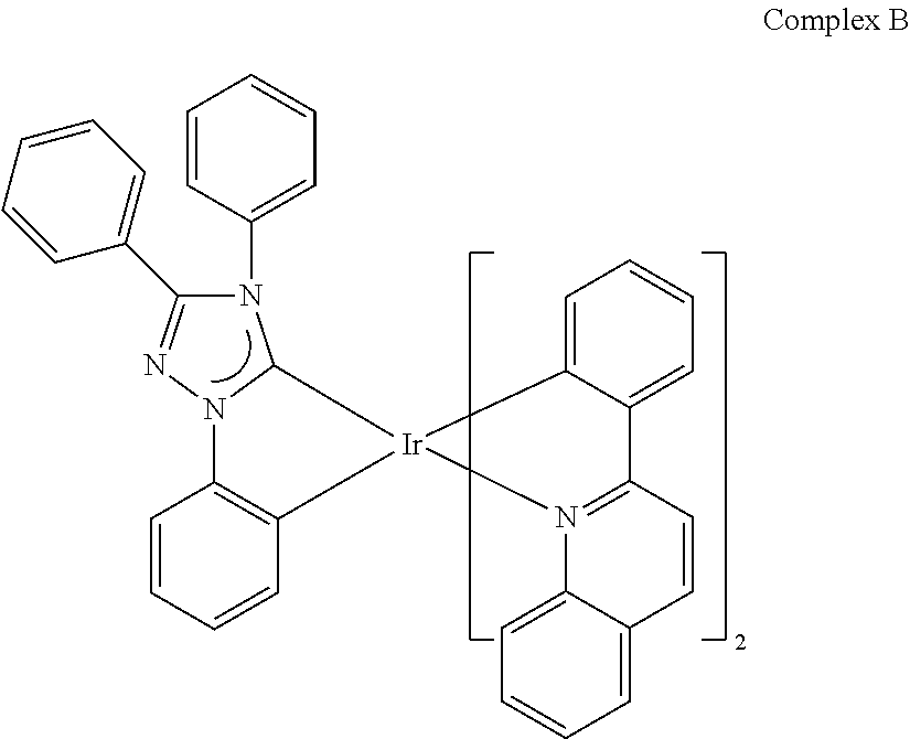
N1(C2=CC=CC=C2)C(C2=CC=CC=C2)=NN2C1[Ir]1(C3=C2C=CC=C3)C2=CC=CC=C2C2=N1C1=CC=CC=C1C=C2
